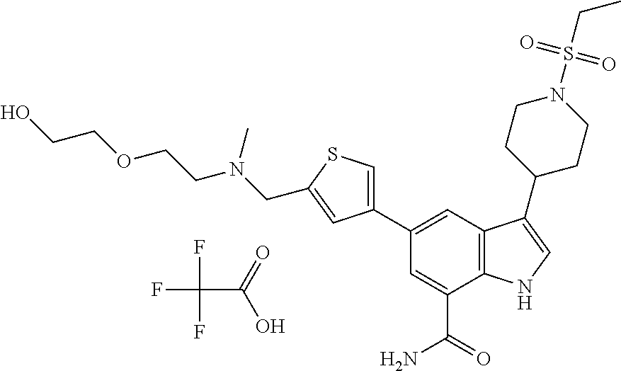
FC(F)(F)C(=O)O.C1=C(C(=O)N)C2=C(C=C1C1=CSC(CN(CCOCCO)C)=C1)C(C1CCN(S(CC)(=O)=O)CC1)=CN2
